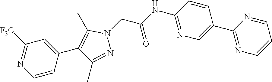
C1(C2=CN=C(NC(=O)CN3C(C)=C(C4=CC([F3C])=NC=C4)C(C)=N3)C=C2)=NC=CC=N1
